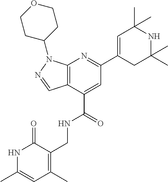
C12=C(C(C(=O)NCC3=C(C)C=C(C)NC3=O)=CC(C3=CC(C)(C)NC(C)(C)C3)=N1)C=NN2C1CCOCC1
